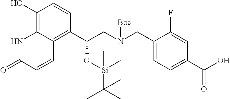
C1(O)=C2C(=C(C(CN(CC3=CC=C(C(O)=O)C=C3F)[Boc])O[Si](C(C)(C)C)(C)C)C=C1)C=CC(=O)N2
